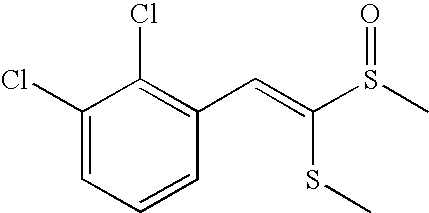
C1(Cl)=CC=CC(C=C(S(C)=O)SC)=C1Cl
